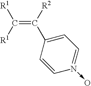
C(=C([R2])C1=CC=N(->O)C=C1)([R1])[R1]
